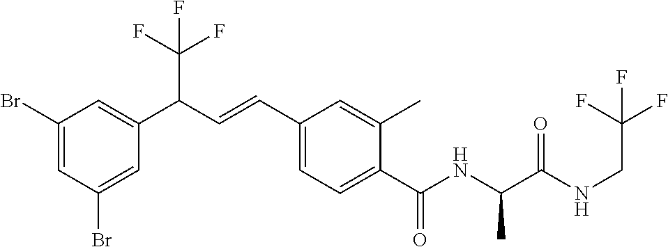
C1(Br)=CC(Br)=CC(C(C=CC2=CC=C(C(NC(C(NCC(F)(F)F)=O)C)=O)C(C)=C2)C(F)(F)F)=C1
